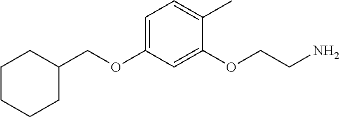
C1(COC2=CC=C(C)C(OCCN)=C2)CCCCC1
